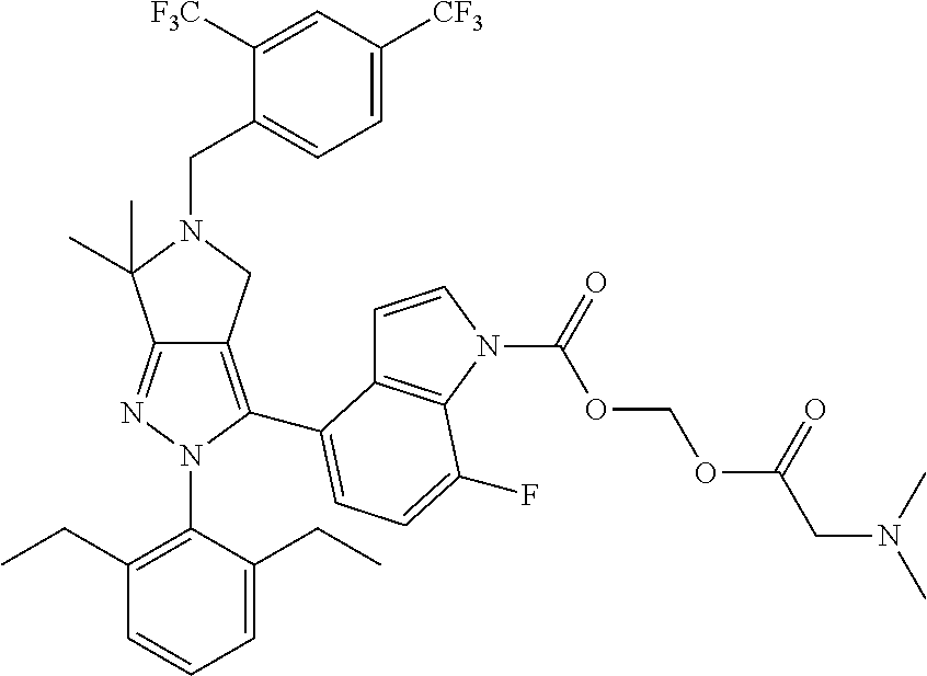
N1=C2C(=C(C3=CC=C(F)C4=C3C=CN4C(OCOC(CN(C)C)=O)=O)N1C1=C(CC)C=CC=C1CC)CN(CC1=CC=C([CF3])C=C1[F3C])C2(C)C
